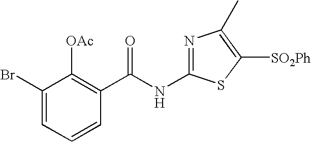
C1(Br)=CC=CC(C(NC2=NC(C)=C([SO2Ph])S2)=O)=C1[OAc]
